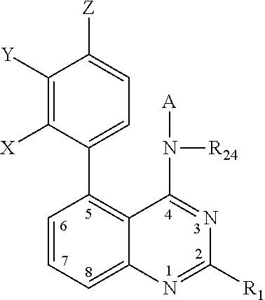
C1([Y])=C([X])C(C2=C3C(=CC=C2)N=C([R1])N=C3N([A])[R24])=CC=C1[Z]
